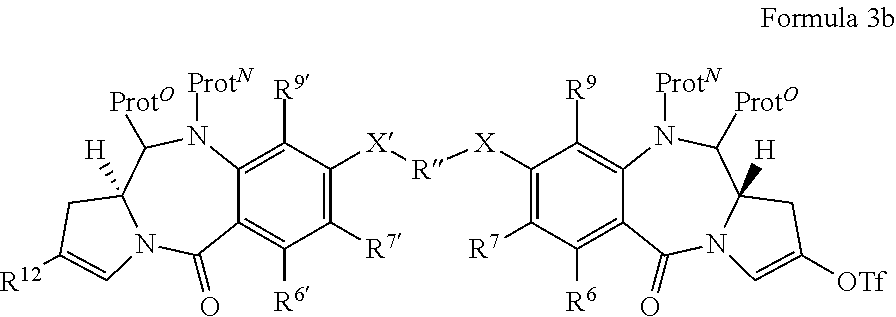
C1([R7])=C([X][R][X]C2=C([R7])C([R6])=C3C(=C2[R9])N([ProtN])C([ProtO])C2([H])N(C3=O)C=C([OTf])C2)C([R9])=C2C(=C1[R6])C(=O)N1C([H])(C([ProtO])N2[ProtN])CC([R12])=C1
